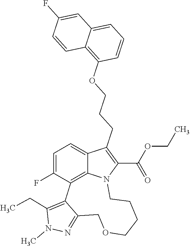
N1=C2C(=C(CC)N1C)C1=C3C(=CC=C1F)C(CCCOC1=C4C(=CC=C1)C=C(F)C=C4)=C(C(OCC)=O)N3CCCCOC2
